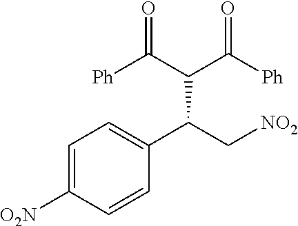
C1(C(C[NO2])C(C(=O)[Ph])C(=O)[Ph])=CC=C([O2N])C=C1
